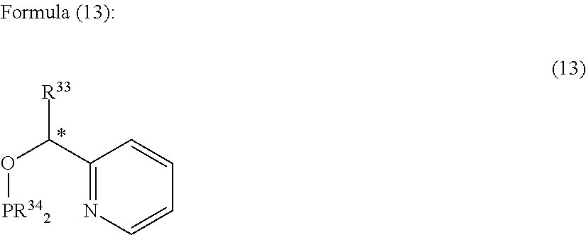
C1(C(O[PR342])[R33])=NC=CC=C1
